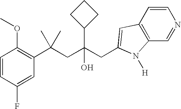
C1=CC(F)=CC(C(CC(CC2=CC3=C(C=NC=C3)N2[H])(C2CCC2)O)(C)C)=C1OC
